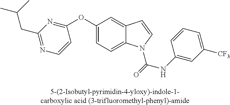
C1(OC2=NC(CC(C)C)=NC=C2)=CC=C2C(=C1)C=CN2C(NC1=CC([CF3])=CC=C1)=O
